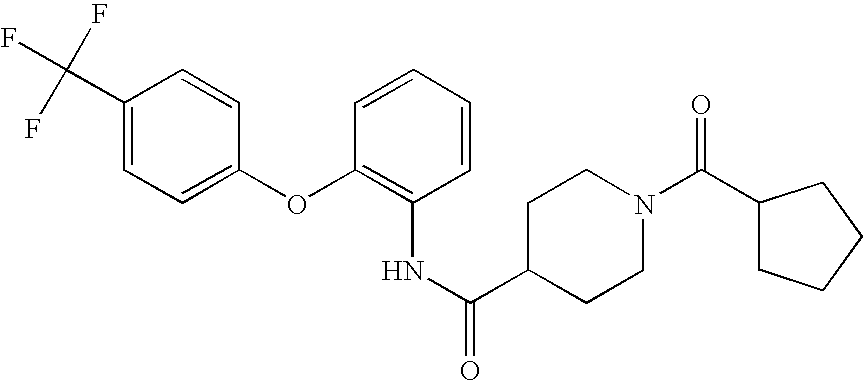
N(C1=C(OC2=CC=C(C(F)(F)F)C=C2)C=CC=C1)C(=O)C1CCN(C(C2CCCC2)=O)CC1
